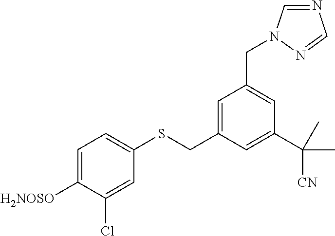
C1=C([H2NOSO])C(Cl)=CC(SCC2=CC(CN3C=NC=N3)=CC(C(C)(C)[CN])=C2)=C1
